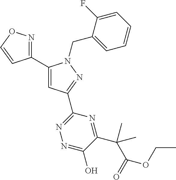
C1(C2=CC(C3=NN=C(O)C(C(C)(C)C(OCC)=O)=N3)=NN2CC2=CC=CC=C2F)=NOC=C1
